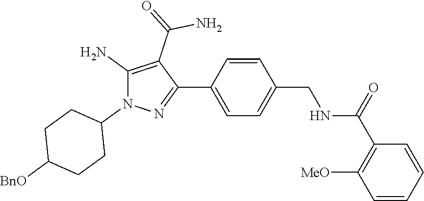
C1=CC(C2=NN(C3CCC([BnO])CC3)C(N)=C2C(N)=O)=CC=C1CNC(=O)C1=C([MeO])C=CC=C1
